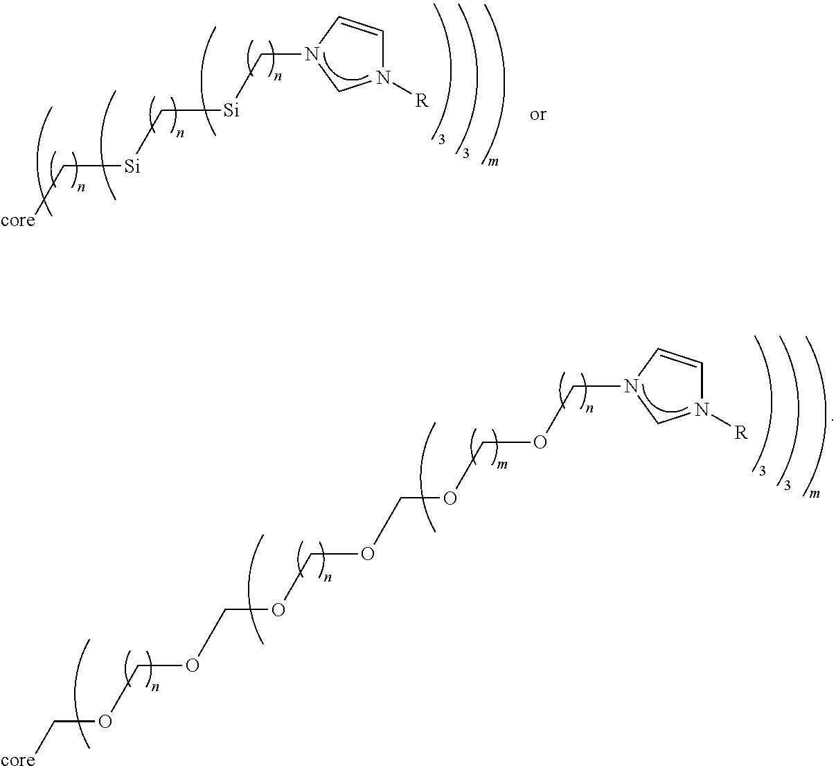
N1([R])C=CN(COCOCOCOCOCOC[core])C1.N1([R])C=CN(C[Si]C[Si]C[core])C1
